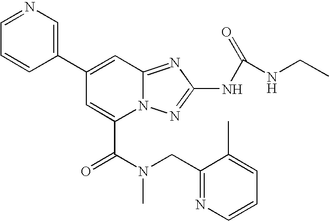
C1(C2=CC3=NC(NC(=O)NCC)=NN3C(C(N(CC3=NC=CC=C3C)C)=O)=C2)=CN=CC=C1
